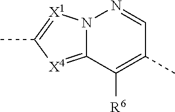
N12C(=[X4]C(C)=[X1]1)C([R6])=C(C)C=N2
